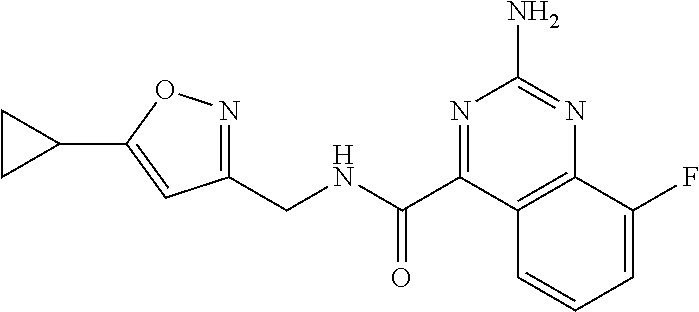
C1(CNC(C2=NC(N)=NC3=C2C=CC=C3F)=O)=NOC(C2CC2)=C1
